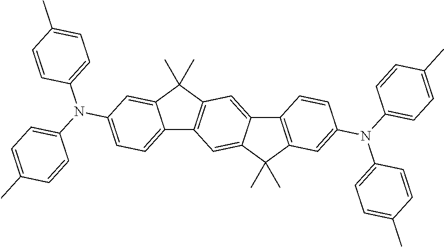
C12=CC=C(N(C3=CC=C(C)C=C3)C3=CC=C(C)C=C3)C=C1C(C)(C)C1=C2C=C2C(=C1)C1=C(C2(C)C)C=C(N(C2=CC=C(C)C=C2)C2=CC=C(C)C=C2)C=C1
